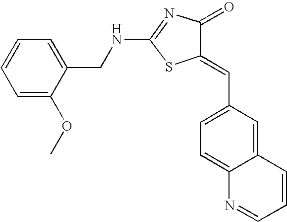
C12=CC(C=C3C(=O)N=C(NCC4=CC=CC=C4OC)S3)=CC=C1N=CC=C2
